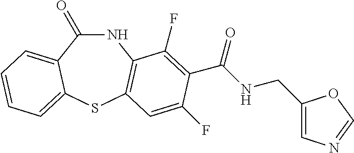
C1(=O)NC2=C(SC3=CC=CC=C13)C=C(F)C(C(NCC1=CN=CO1)=O)=C2F
